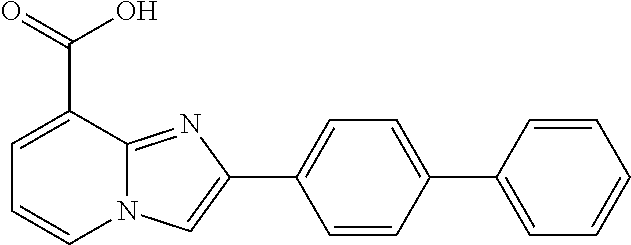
C1=CC(C2=CC=CC=C2)=CC=C1C1=CN2C(=N1)C(C(O)=O)=CC=C2
